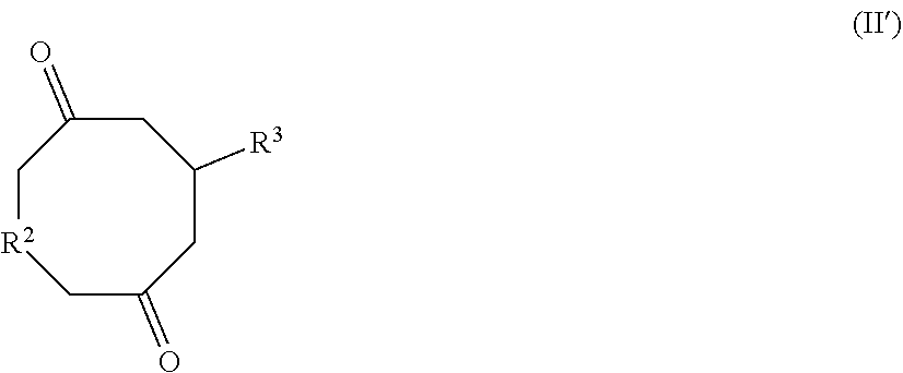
C1[R2]CC(=O)CC([R3])CC1=O
